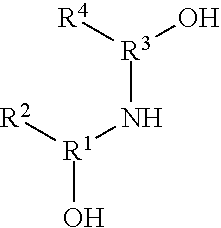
N([R1]([R2])O)[R3](O)[R4]
